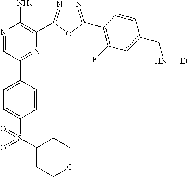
N1=C(C2=C(F)C=C(CN[Et])C=C2)OC(C2=C(N)N=CC(C3=CC=C(S(=O)(=O)C4CCOCC4)C=C3)=N2)=N1
